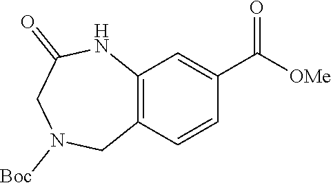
C12=C(C=CC(C(=O)[OMe])=C1)CN([Boc])CC(=O)N2
